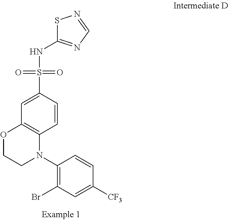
C1=C(S(=O)(=O)NC2=NC=NS2)C=CC2=C1OCCN2C1=C(Br)C=C([CF3])C=C1
